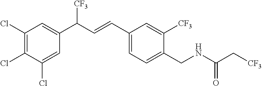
C1(Cl)=C(Cl)C(Cl)=CC(C(C=CC2=CC=C(CNC(C[CF3])=O)C([CF3])=C2)[CF3])=C1
